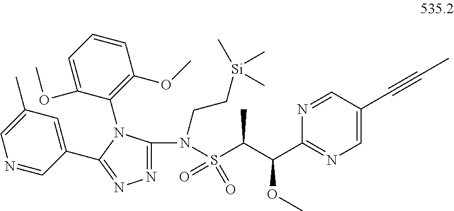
C1=C(C#CC)C=NC(C(C(S(N(CC[Si](C)(C)C)C2=NN=C(C3=CC(C)=CN=C3)N2C2=C(OC)C=CC=C2OC)(=O)=O)C)OC)=N1
